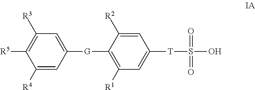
C1([G]C2=C([R1])C=C([T]S(O)(=O)=O)C=C2[R2])=CC([R3])=C([R5])C([R4])=C1
